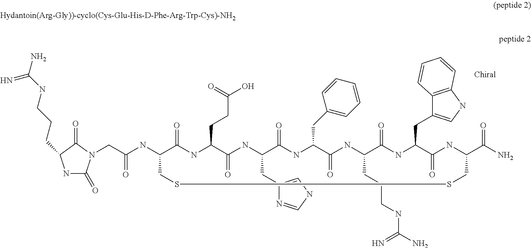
N1C(=O)N(CC(NC2C(=O)NC(CCC(O)=O)C(=O)NC(CC3=CNC=N3)C(=O)NC(CC3=CC=CC=C3)C(=O)NC(CCCNC(N)=N)C(=O)NC(CC3=CNC4=C3C=CC=C4)C(=O)NC(C(N)=O)CSSC2)=O)C(=O)C1CCCNC(N)=N
